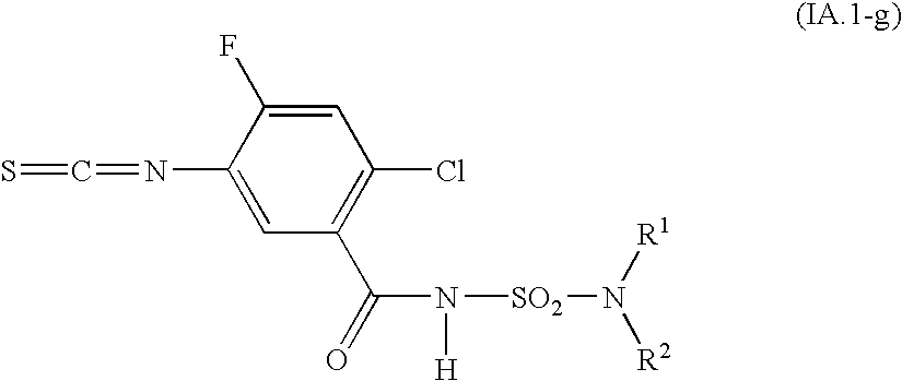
S=C=NC1=CC(C(=O)N([H])[SO2]N([R1])[R2])=C(Cl)C=C1F
